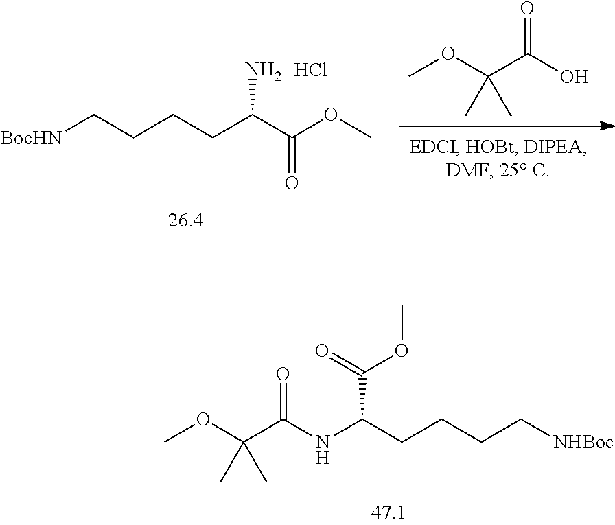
[NHBoc]CCCCC(C(=O)OC)NC(C(OC)(C)C)=O.COC(C(O)=O)(C)C.[BocHN]CCCCC(C(OC)=O)N.Cl
